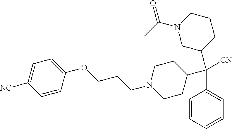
C1=CC=CC=C1C(C1CCN(CCCOC2=CC=C([NC])C=C2)CC1)([CN])C1CCCN(C(C)=O)C1
